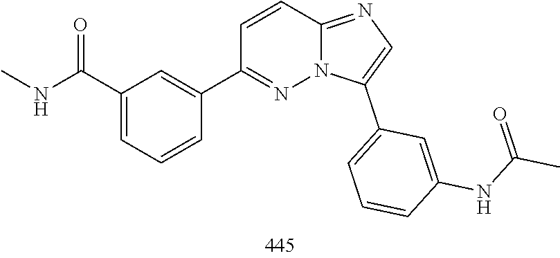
N(C)C(C1=CC=CC(C2=NN3C(=NC=C3C3=CC=CC(NC(=O)C)=C3)C=C2)=C1)=O
